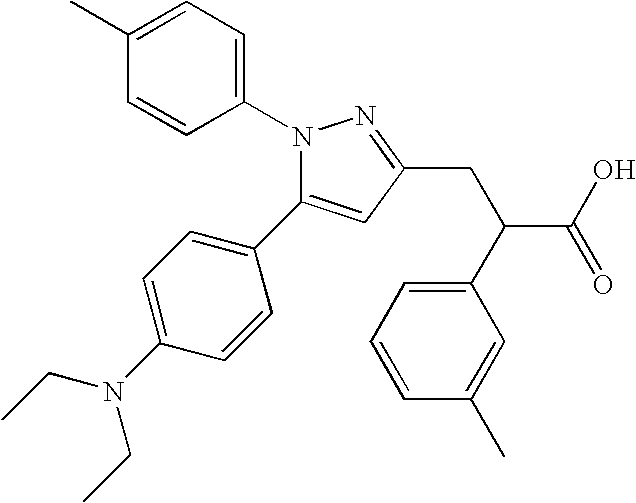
N1(C2=CC=C(C)C=C2)C(C2=CC=C(N(CC)CC)C=C2)=CC(CC(C2=CC=CC(C)=C2)C(O)=O)=N1
